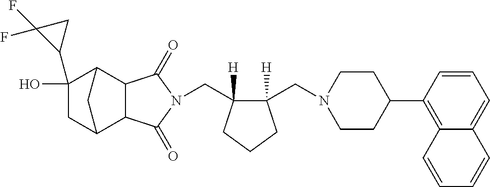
C(C1([H])C(CN2CCC(C3=C4C(=CC=C3)C=CC=C4)CC2)([H])CCC1)N1C(=O)C2C3CC(O)(C4CC4(F)F)C(C2C1=O)C3
